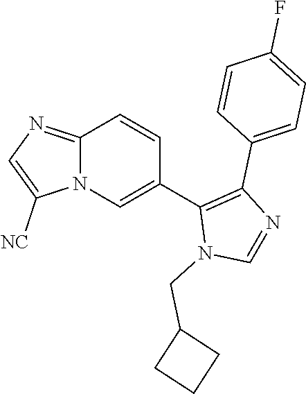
C12=NC=C([NC])N1C=C(C1=C(C3=CC=C(F)C=C3)N=CN1CC1CCC1)C=C2
